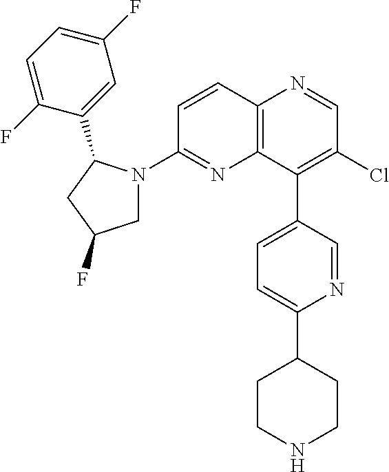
C12=C(C(C3=CC=C(C4CCNCC4)N=C3)=C(Cl)C=N1)N=C(N1CC(F)CC1C1=CC(F)=CC=C1F)C=C2
